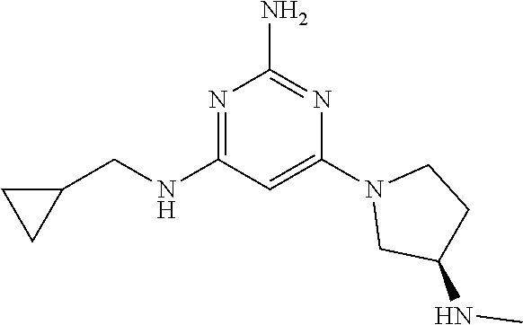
N1=C(NCC2CC2)C=C(N2CC(NC)CC2)N=C1N
